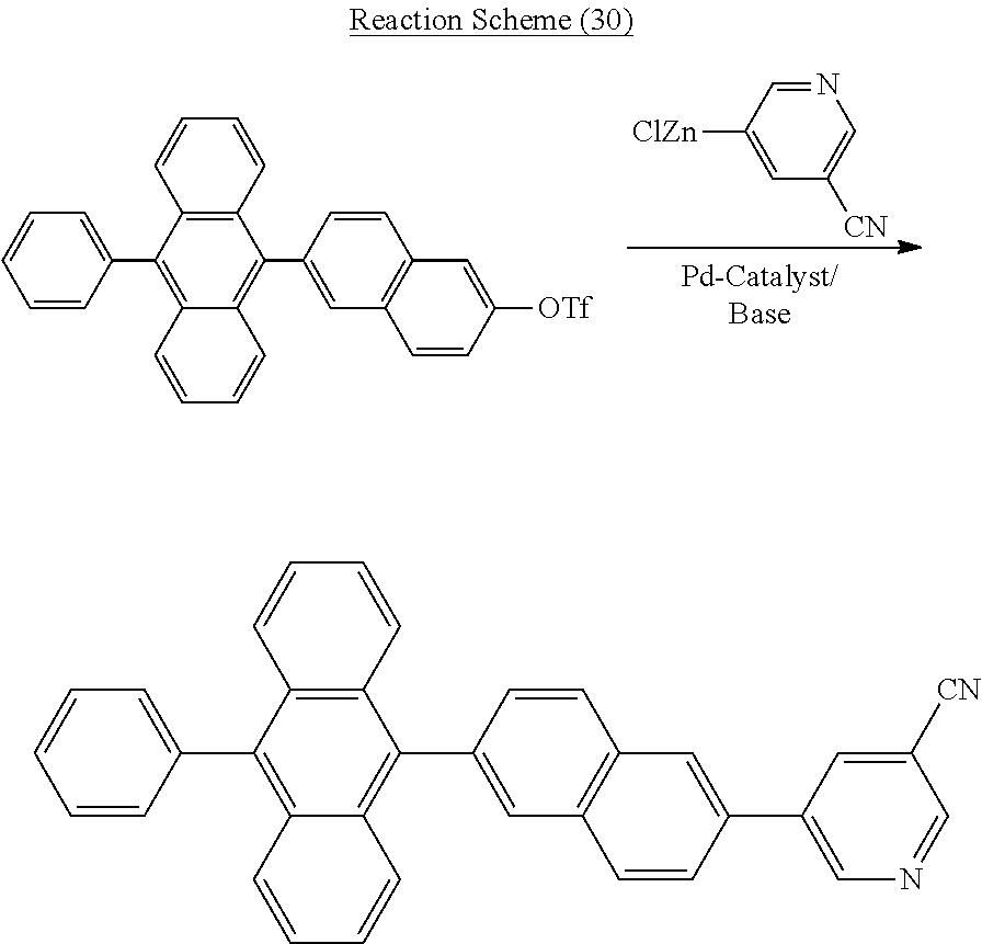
N1=CC([ClZn])=CC([CN])=C1.C12=C(C(C3=CC4=C(C=C3)C=C([OTf])C=C4)=C3C(=C1C1=CC=CC=C1)C=CC=C3)C=CC=C2.C12=C(C(C3=CC4=C(C=C3)C=C(C3=CN=CC([CN])=C3)C=C4)=C3C(=C1C1=CC=CC=C1)C=CC=C3)C=CC=C2
